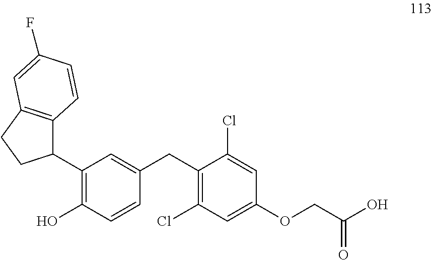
C12=C(CCC1C1=C(O)C=CC(CC3=C(Cl)C=C(OCC(O)=O)C=C3Cl)=C1)C=C(F)C=C2
